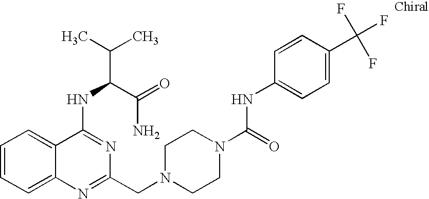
C1=CC=C2C(=C1)C(NC(C(=O)N)C(C)C)=NC(CN1CCN(C(=O)NC3=CC=C(C(F)(F)F)C=C3)CC1)=N2
